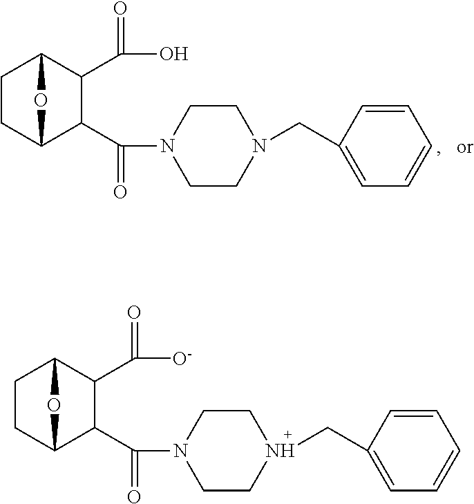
C1CC2C(C(N3CCN(CC4=CC=CC=C4)CC3)=O)C(C([O-])=O)C1O2.C1CC2C(C(N3CCN(CC4=CC=CC=C4)CC3)=O)C(C(O)=O)C1O2
